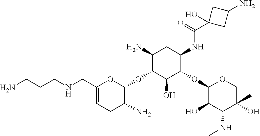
C1(CNCCCN)=CCC(N)C(OC2C(O)C(OC3C(O)C(NC)C(O)(C)CO3)C(NC(C3(O)CC(N)C3)=O)CC2N)O1
